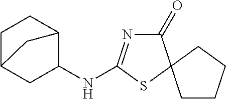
C1(=O)N=C(NC2CC3CCC2C3)SC12CCCC2
